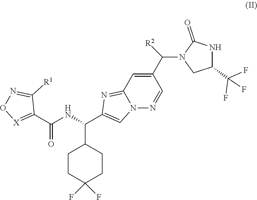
C1CC(F)(F)CCC1C(NC(C1=[X]ON=C1[R1])=O)C1=CN2C(=N1)C=C(C(N1CC(C(F)(F)F)NC1=O)[R2])C=N2
